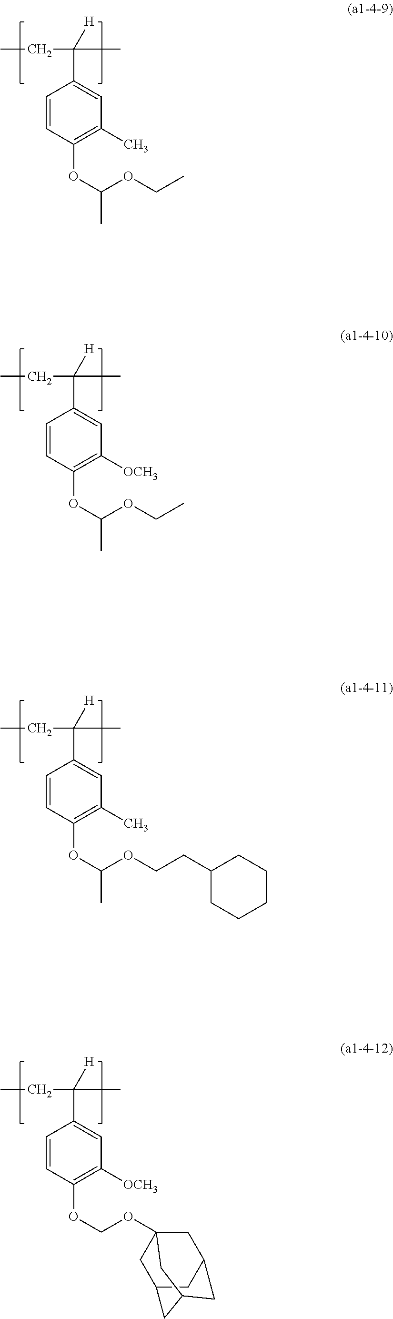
CCC(C)(C1=CC(C)=C(OC(OCC)C)C=C1)[H].CCC(C)(C1=CC([OCH3])=C(OC(OCC)C)C=C1)[H].CCC(C)(C1=CC(C)=C(OC(OCCC2CCCCC2)C)C=C1)[H].CCC(C)(C1=CC([OCH3])=C(OCOC23CC4CC(C2)CC(C4)C3)C=C1)[H]
